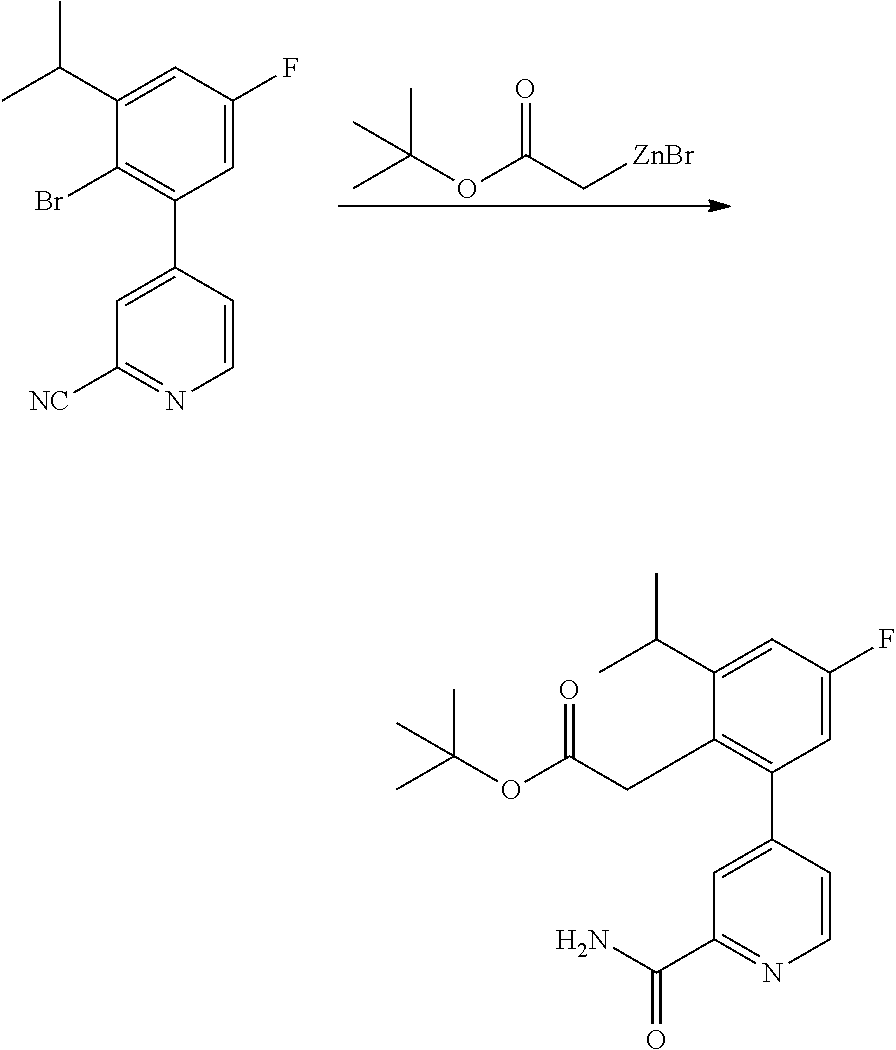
O=C(OC(C)(C)C)C[ZnBr].C1=C(F)C=C(C(C)C)C(Br)=C1C1=CC([NC])=NC=C1.C1=C(F)C=C(C(C)C)C(CC(=O)OC(C)(C)C)=C1C1=CC(C(N)=O)=NC=C1
